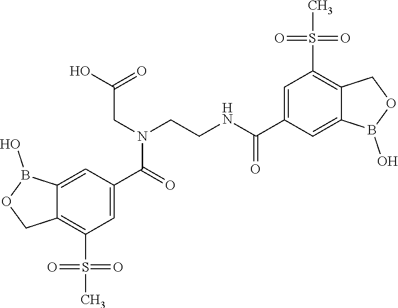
C12=CC(C(=O)N(CC(=O)O)CCNC(=O)C3=CC(S(=O)(=O)C)=C4C(=C3)B(O)OC4)=CC(S(=O)(=O)C)=C1COB2O
